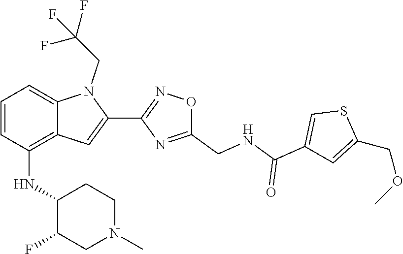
S1C(COC)=CC(C(=O)NCC2=NC(C3=CC4=C(NC5C(F)CN(C)CC5)C=CC=C4N3CC(F)(F)F)=NO2)=C1
